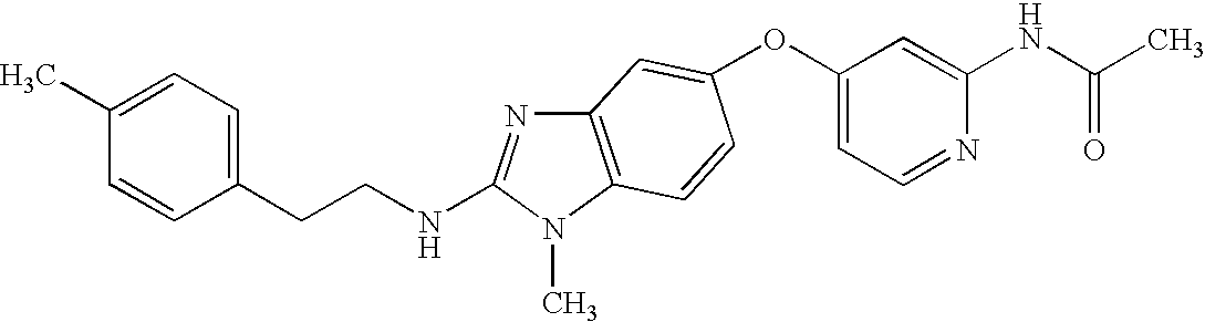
O(C1=CC=NC(NC(C)=O)=C1)C1=CC2=C(N(C)C(NCCC3=CC=C(C)C=C3)=N2)C=C1
